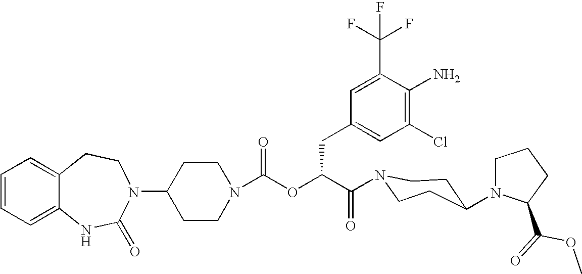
C12=CC=CC=C1NC(=O)N(C1CCN(C(OC(C(=O)N3CCC(N4CCCC4C(=O)OC)CC3)CC3=CC(Cl)=C(N)C(C(F)(F)F)=C3)=O)CC1)CC2
